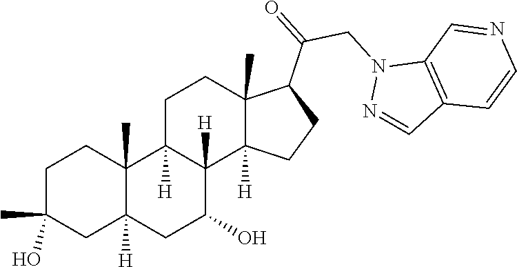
C1C(C)(O)CC2([H])C(C)(C1)C1([H])C([H])(C(O)C2)C2([H])C(C)(CC1)C(C(CN1N=CC3=C1C=NC=C3)=O)CC2
